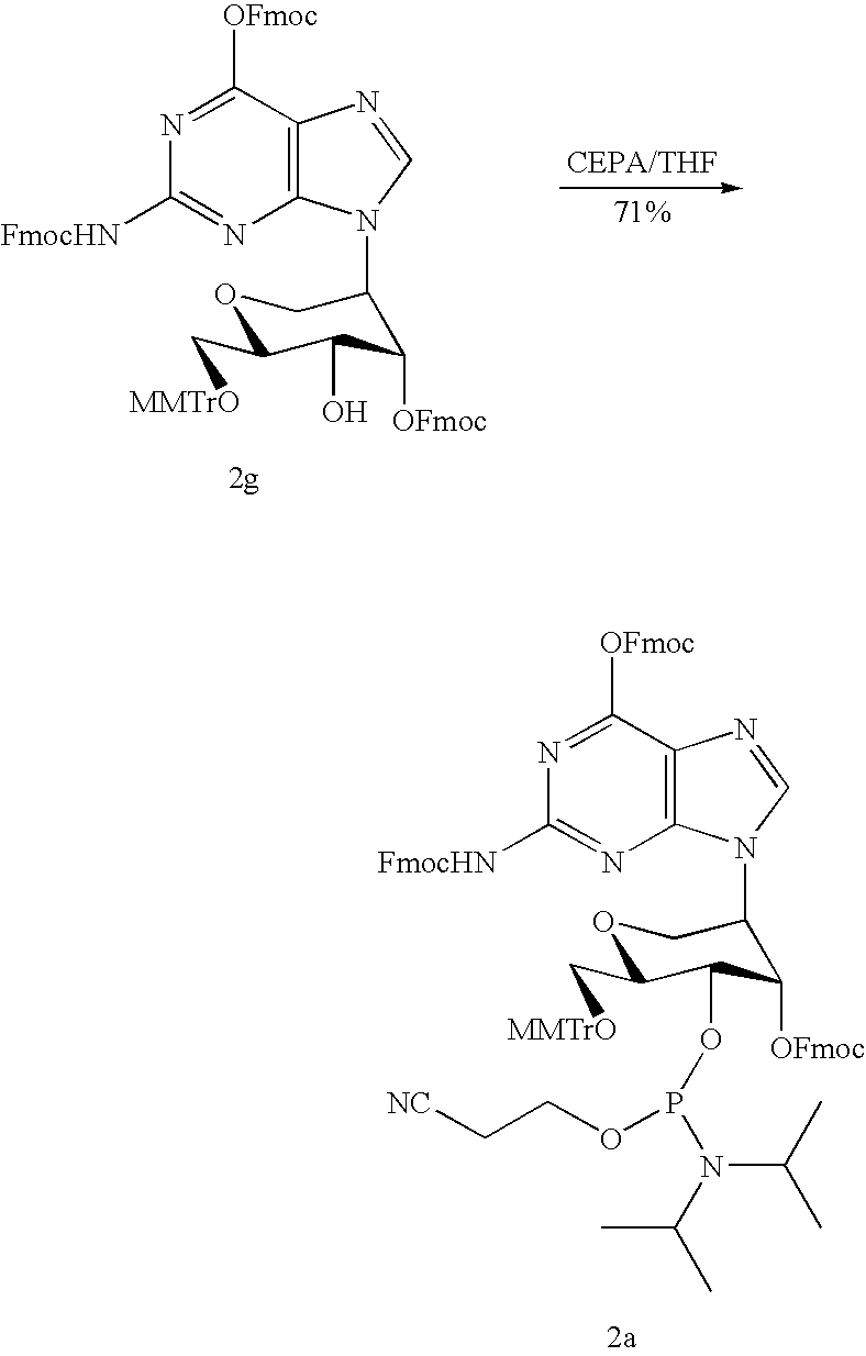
C12=C(N=C([FmocHN])N=C1[OFmoc])N(C1C([OFmoc])C(OP(N(C(C)C)C(C)C)OCC[NC])C(C[MMTrO])OC1)C=N2.C12=C(N=C([FmocHN])N=C1[OFmoc])N(C1C([OFmoc])C(O)C(C[MMTrO])OC1)C=N2
